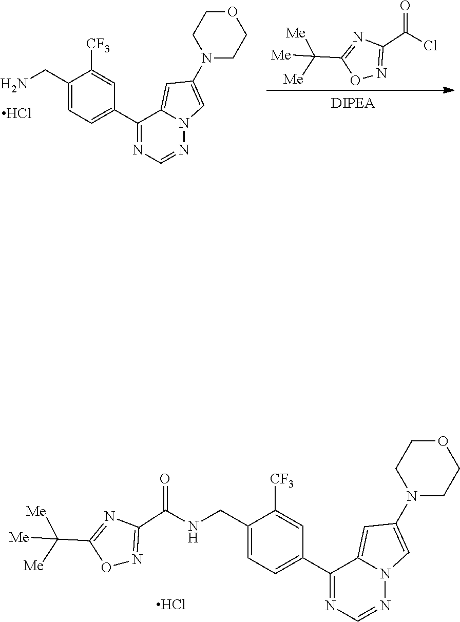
N12N=CN=C(C3=CC=C(CN)C([CF3])=C3)C1=CC(N1CCOCC1)=C2.O1C(C([Me])([Me])[Me])=NC(C(=O)Cl)=N1.Cl.N12N=CN=C(C3=CC=C(CNC(C4=NOC(C([Me])([Me])[Me])=N4)=O)C([CF3])=C3)C1=CC(N1CCOCC1)=C2.Cl
